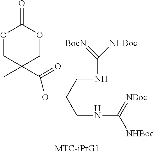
O1CC(C(OC(CNC(=[BocN])[NHBoc])CNC(=[NBoc])[NHBoc])=O)(C)COC1=O
